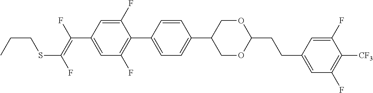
C1(F)=CC(C(=C(F)SCCC)F)=CC(F)=C1C1=CC=C(C2COC(CCC3=CC(F)=C([CF3])C(F)=C3)OC2)C=C1
